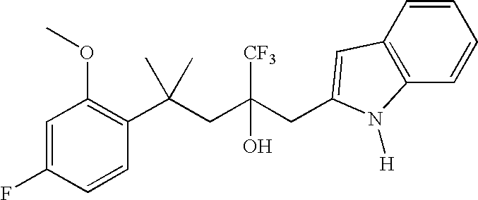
C1=CC(C(CC(CC2=CC3=C(C=CC=C3)N2[H])([CF3])O)(C)C)=C(OC)C=C1F
